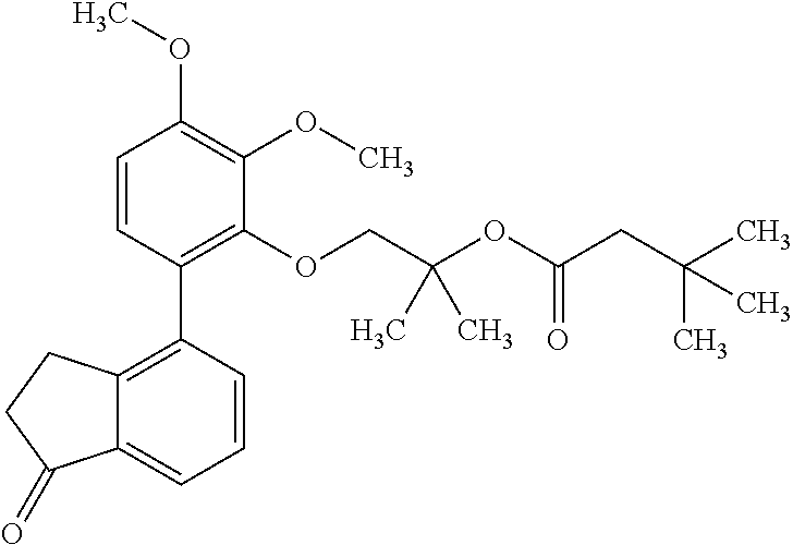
C1=CC(C2=C3C(=CC=C2)C(=O)CC3)=C(OCC(OC(CC(C)(C)C)=O)(C)C)C(OC)=C1OC
